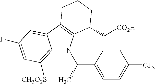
C12=C([CH3O2S])C=C(F)C=C1C1=C(N2C(C)C2=CC=C([CF3])C=C2)C(C[CO2H])CCC1
